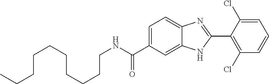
N(C(C1=CC=C2C(=C1)NC(C1=C(Cl)C=CC=C1Cl)=N2)=O)CCCCCCCCCC
